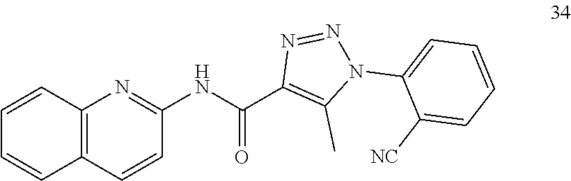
C1(NC(C2=C(C)N(C3=CC=CC=C3[NC])N=N2)=O)=NC2=C(C=C1)C=CC=C2
